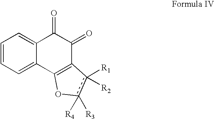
C1=CC=C2C(=C1)C(=O)C(=O)C1=C2Oc([R3])([R4])c1([R1])[R2]
